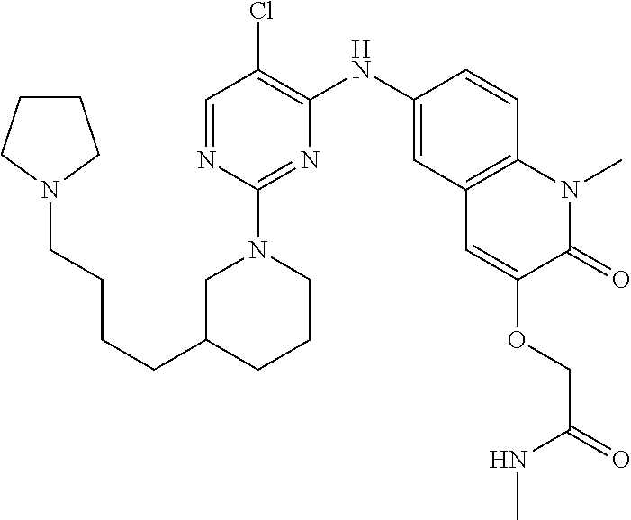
C1=NC(N2CC(CCCCN3CCCC3)CCC2)=NC(NC2=CC3=C(C=C2)N(C)C(=O)C(OCC(=O)NC)=C3)=C1Cl
